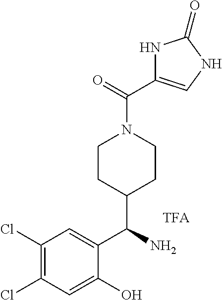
C1(Cl)=C(Cl)C=C(O)C(C(N)C2CCN(C(=O)C3=CNC(=O)N3)CC2)=C1
